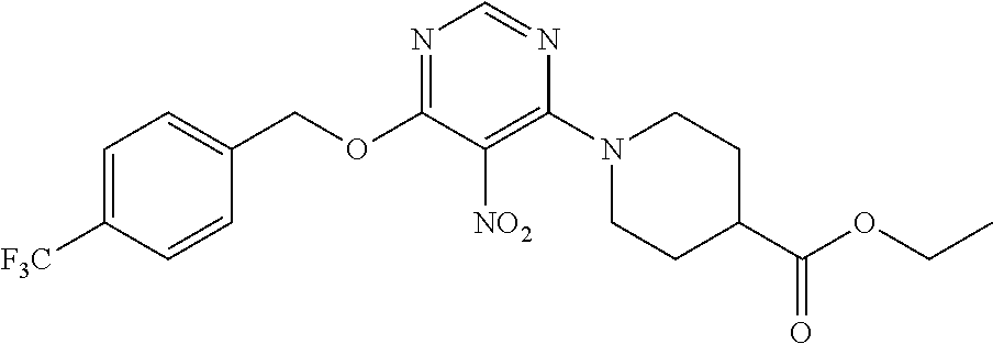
C1=C([F3C])C=CC(COC2=NC=NC(N3CCC(C(OCC)=O)CC3)=C2[NO2])=C1
